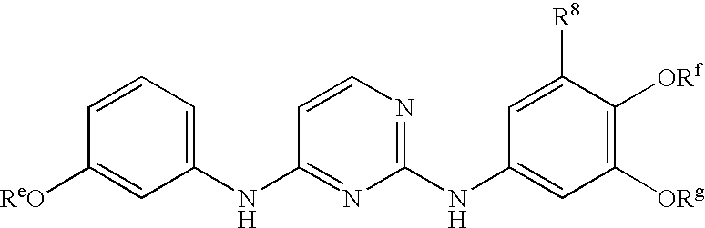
C1=CC=C(NC2=NC(NC3=CC([ORg])=C([ORf])C([R8])=C3)=NC=C2)C=C1[ReO]
